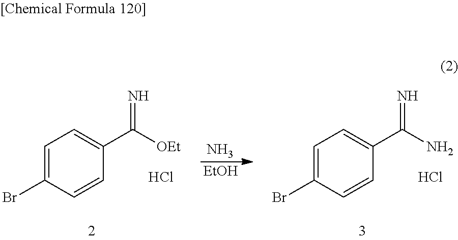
N.[EtOH].C1=C(Br)C=CC(C([OEt])=N)=C1.Cl.C1=C(Br)C=CC(C(N)=N)=C1.Cl
